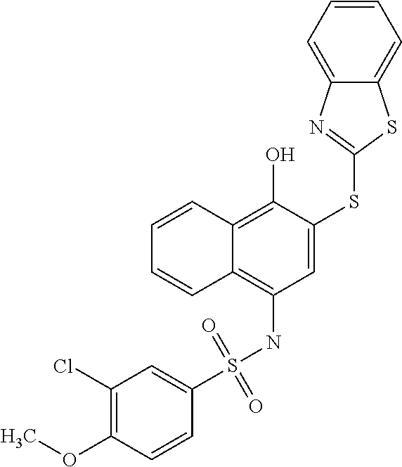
C1=C(SC2=NC3=CC=CC=C3S2)C(O)=C2C(=C1NS(C1=CC(Cl)=C(OC)C=C1)(=O)=O)C=CC=C2
